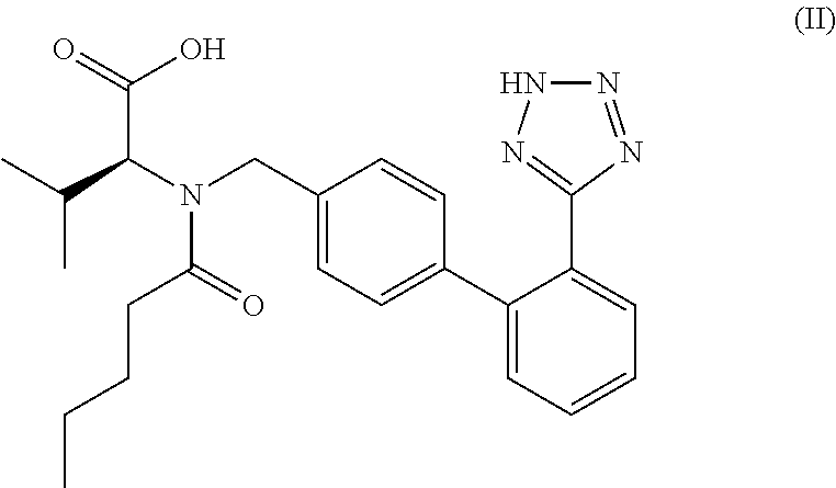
C1(CN(C(C(C)C)C(O)=O)C(CCCC)=O)=CC=C(C2=CC=CC=C2C2=NNN=N2)C=C1
